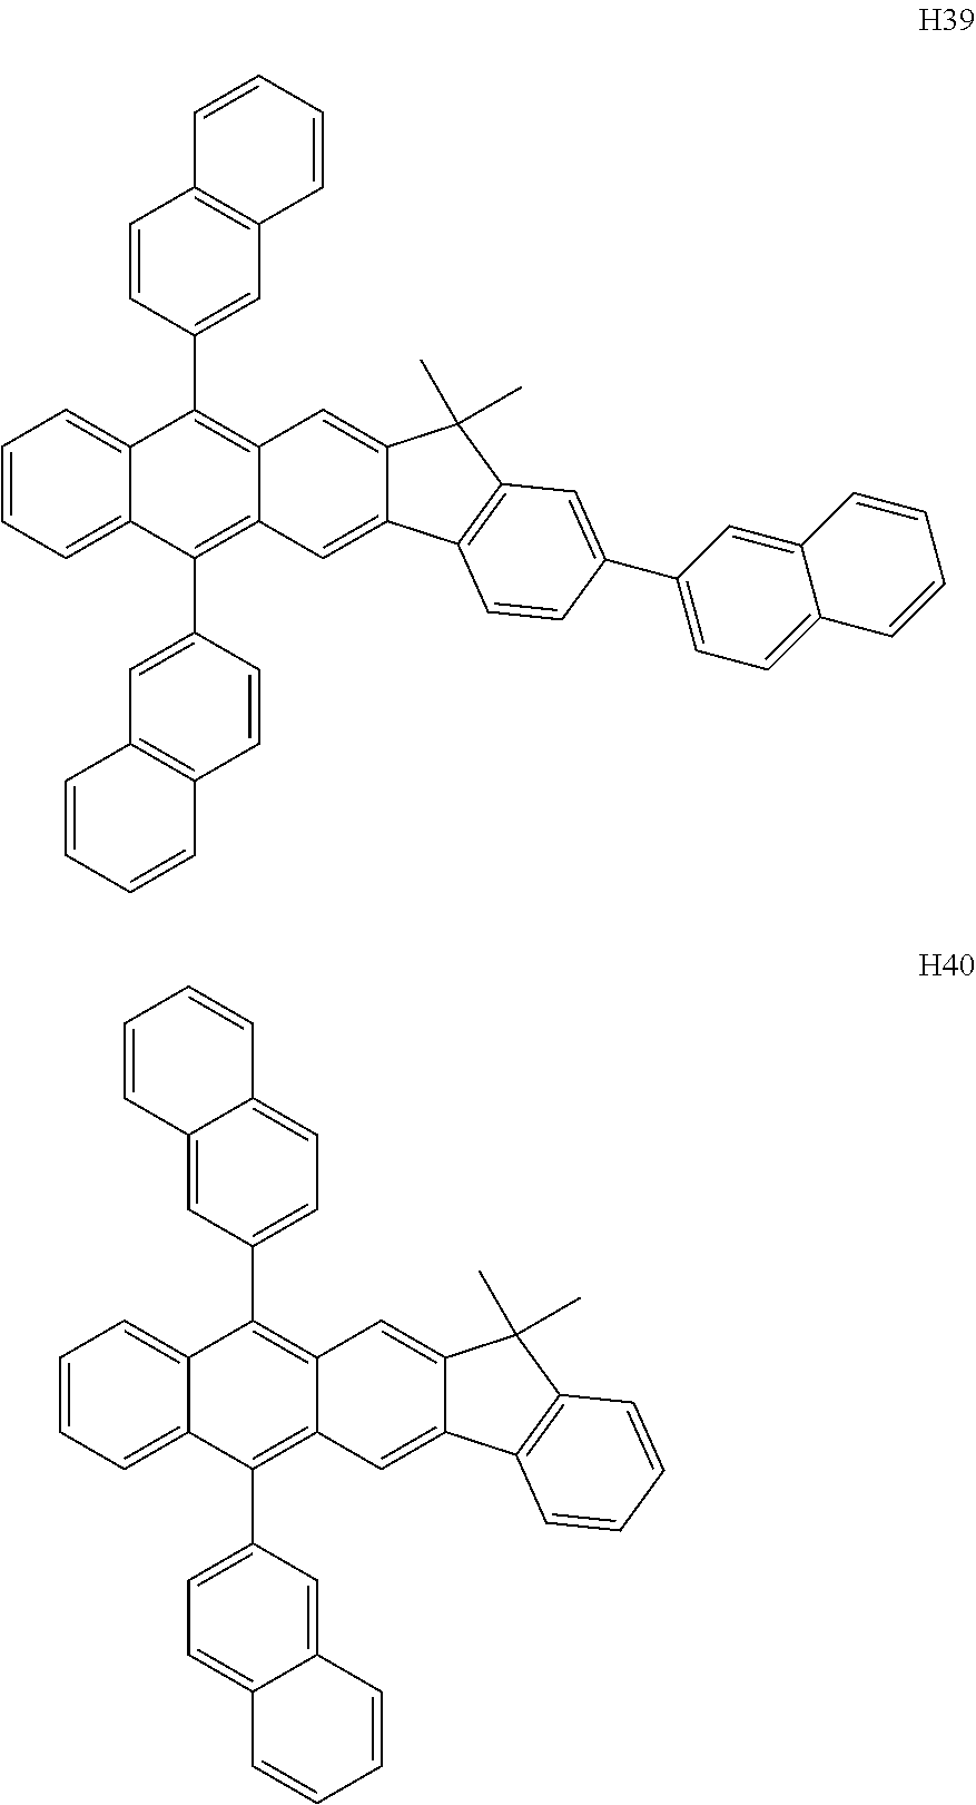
C1=CC=C2C(=C1)C(C1=CC=C3C(=C1)C=CC=C3)=C1C(=C2C2=CC=C3C(=C2)C=CC=C3)C=C2C(=C1)C(C)(C)C1=C2C=CC=C1.C1=CC=CC2=C1C=C(C1=C3C(=C(C4=CC5=C(C=C4)C=CC=C5)C4=CC=CC=C14)C=C1C(=C3)C3=C(C1(C)C)C=C(C1=CC=C4C(=C1)C=CC=C4)C=C3)C=C2
